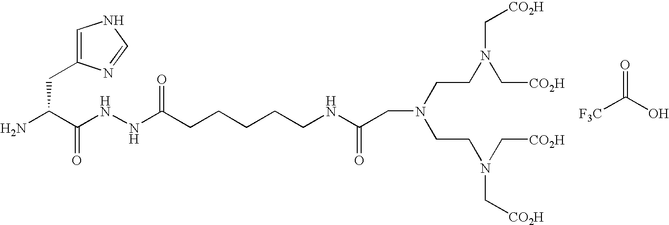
O=C(O)[F3C].C(N)(C(NNC(CCCCCNC(CN(CCN(C[CO2H])C[CO2H])CCN(C[CO2H])C[CO2H])=O)=O)=O)CC1=CNC=N1
